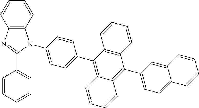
C1(C2=CC=CC=C2)=NC2=C(N1C1=CC=C(C3=C4C(=C(C5=CC=C6C(=C5)C=CC=C6)C5=C3C=CC=C5)C=CC=C4)C=C1)C=CC=C2
